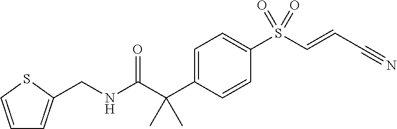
N(C(C(C1=CC=C(S(C=CC#N)(=O)=O)C=C1)(C)C)=O)CC1=CC=CS1
